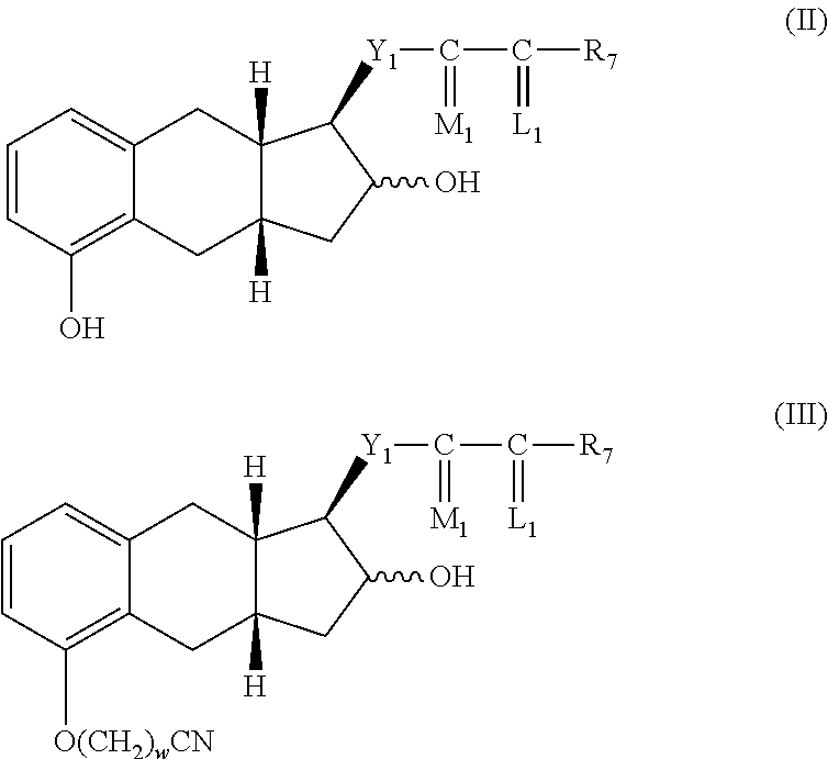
C1=CC(O)=C2C(=C1)CC1([H])C([H])(C2)CC(O)C1[Y1]C(C([R7])=[L1])=[M1].C1=CC([O(CH2)wCN])=C2C(=C1)CC1([H])C([H])(C2)CC(O)C1[Y1]C(C([R7])=[L1])=[M1]
